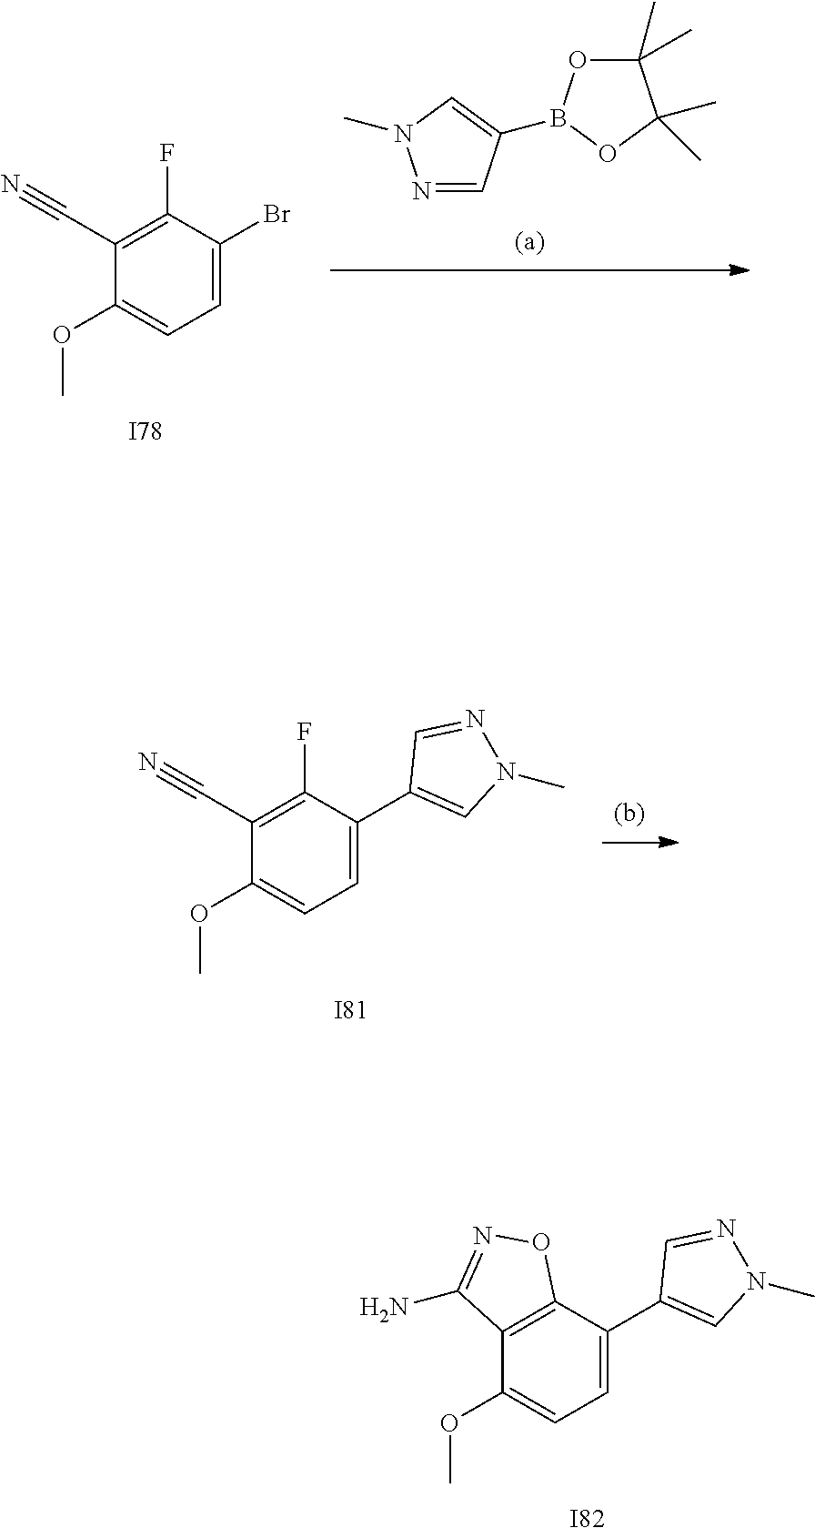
N1=CC(B2OC(C)(C)C(C)(C)O2)=CN1C.C1(OC)=CC=C(Br)C(F)=C1C#N.[I78].[I82].C1(OC)=CC=C(C2=CN(C)N=C2)C2=C1C(N)=NO2.[I81].C1(OC)=CC=C(C2=CN(C)N=C2)C(F)=C1C#N
